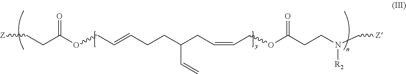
[Z]CCC(OCC=CCCC(CC=CCOC(CCN(C[Z])[R2])=O)C=C)=O
